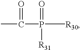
CC(=O)P([R30])(=O)[R31]
